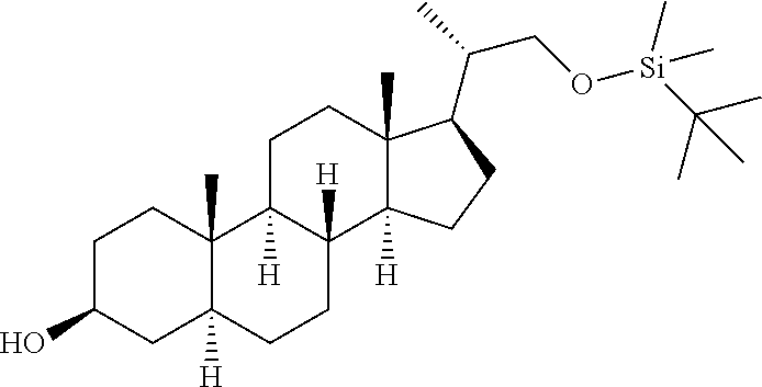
C1C(O)CC2([H])C(C)(C1)C1([H])C([H])(CC2)C2([H])C(C)(CC1)C(C(CO[Si](C)(C)C(C)(C)C)C)CC2
